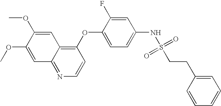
C1(OC2=CC=C(NS(=O)(=O)CCC3=CC=CC=C3)C=C2F)=C2C(=NC=C1)C=C(OC)C(OC)=C2
